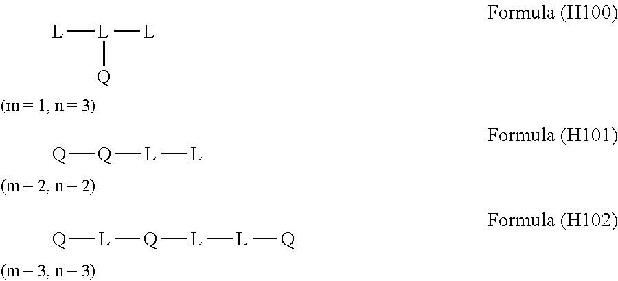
[L][L]([L])[Q].[Q]([L][L])[Q].[Q]([L][L][Q])[L][Q]
